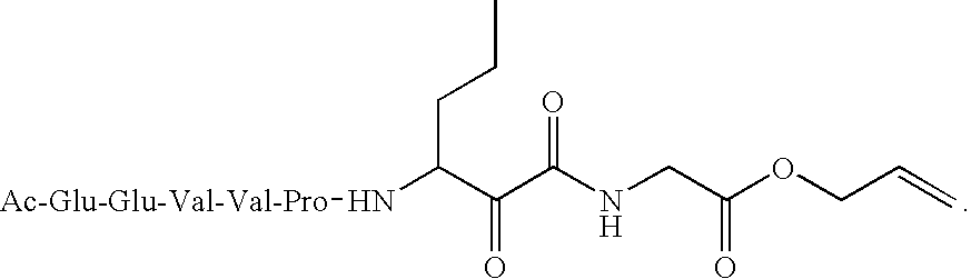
[Ac-Glu-Glu-Val-Val-Pro]NC(C(C(=O)NCC(=O)OCC=C)=O)CCC
